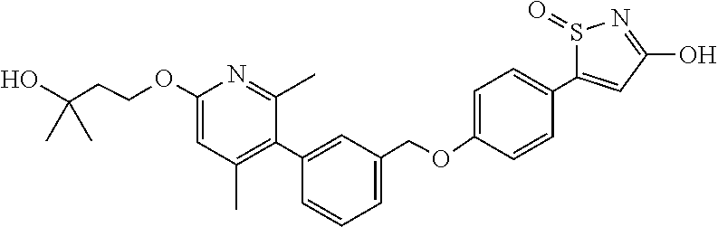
C1(OCCC(O)(C)C)=CC(C)=C(C2=CC(COC3=CC=C(C4=CC(O)=NS4=O)C=C3)=CC=C2)C(C)=N1
